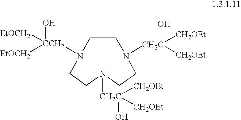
N1([CH2C](O)([CH2OEt])[CH2OEt])CCN([CCH2](O)([EtOCH2])[EtOCH2])CCN([CH2C](O)([CH2OEt])[CH2OEt])CC1
